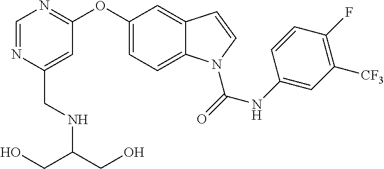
C(C1=CC(OC2=CC=C3C(=C2)C=CN3C(NC2=CC([CF3])=C(F)C=C2)=O)=NC=N1)NC(CO)CO
